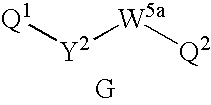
[Q1][Y2][W5a][Q2].[G]
